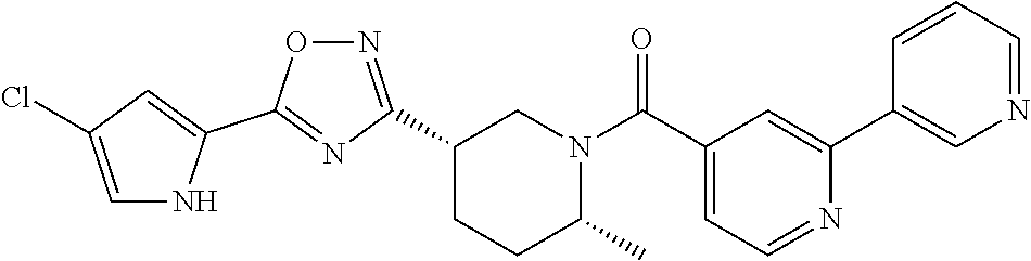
C1(C2=NOC(C3=CC(Cl)=CN3)=N2)CCC(C)N(C(C2=CC=NC(C3=CN=CC=C3)=C2)=O)C1
